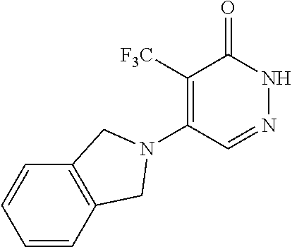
C1([F3C])=C(N2CC3=C(C=CC=C3)C2)C=NNC1=O
